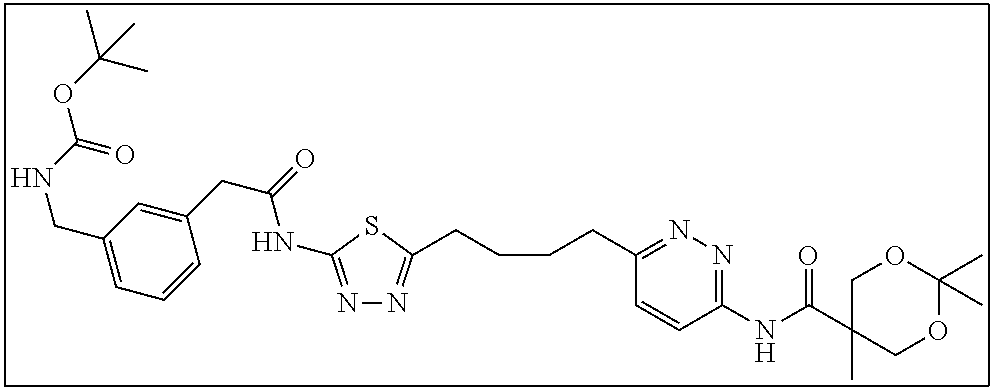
N1=C(NC(CC2=CC(CNC(OC(C)(C)C)=O)=CC=C2)=O)SC(CCCCC2=NN=C(NC(C3(C)COC(C)(C)OC3)=O)C=C2)=N1
